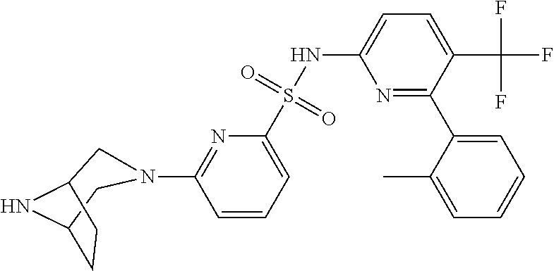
C1=CC=C(S(NC2=CC=C(C(F)(F)F)C(C3=CC=CC=C3C)=N2)(=O)=O)N=C1N1CC2CCC(C1)N2
